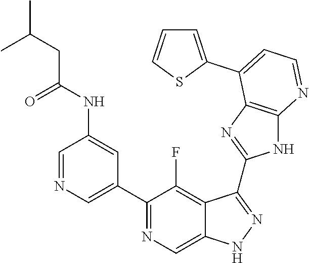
C1=NC=C(C2=NC=C3C(=C2F)C(C2=NC4=C(N2)N=CC=C4C2=CC=CS2)=NN3)C=C1NC(CC(C)C)=O
